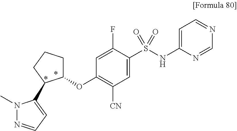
C1=C(S(NC2=CC=NC=N2)(=O)=O)C(F)=CC(OC2CCCC2C2=CC=NN2C)=C1[CN]
